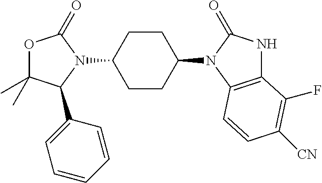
O1C(C)(C)C(C2=CC=CC=C2)N(C2CCC(N3C(=O)NC4=C3C=CC([CN])=C4F)CC2)C1=O
